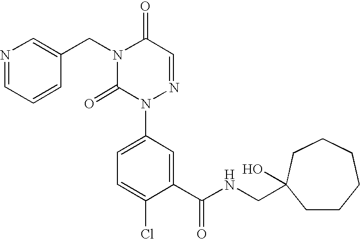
C1(C(NCC2(O)CCCCCC2)=O)=CC(N2N=CC(=O)N(CC3=CN=CC=C3)C2=O)=CC=C1Cl
